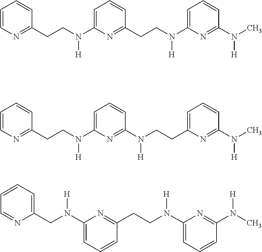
C1=CN=C(CCN([H])C2=CC=CC(CCN([H])C3=CC=CC(N([H])C)=N3)=N2)C=C1.C1=CN=C(CCN([H])C2=CC=CC(N(CCC3=CC=CC(N([H])C)=N3)[H])=N2)C=C1.C1(CN([H])C2=CC=CC(CCN([H])C3=CC=CC(N([H])C)=N3)=N2)=CC=CC=N1
